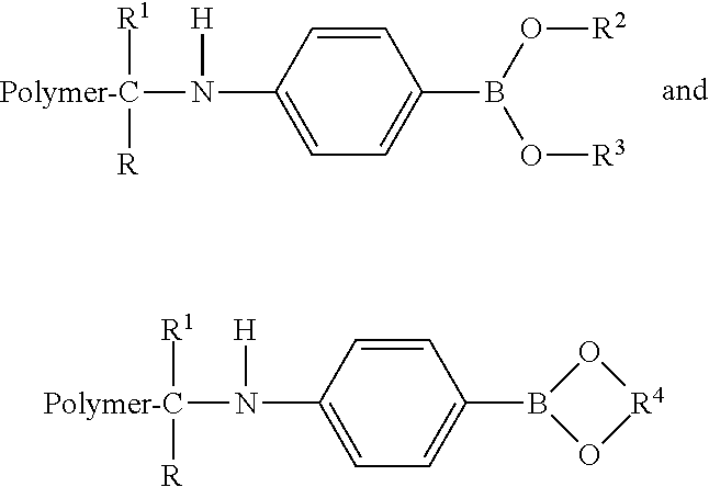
C1=CC(N([Polymer-C]([R1])[R])[H])=CC=C1B(O[R2])O[R3].C1=CC(N([Polymer-C]([R1])[R])[H])=CC=C1B1O[R4]O1
